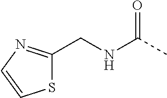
C1(CNC(C)=O)=NC=CS1
